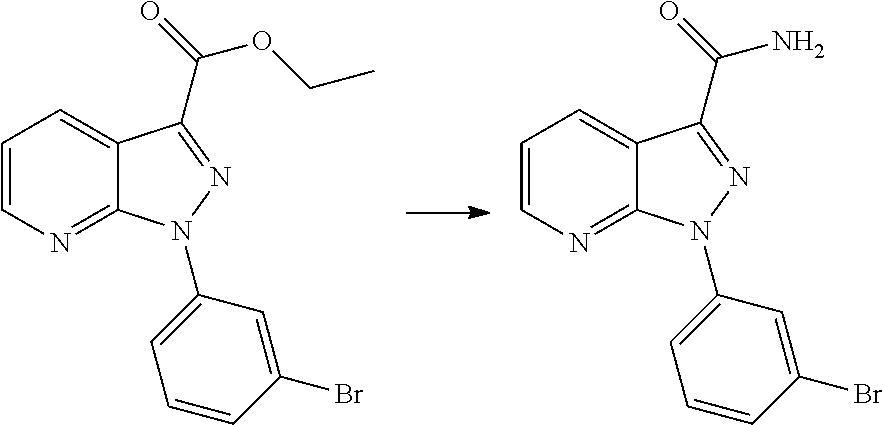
C1=CN=C2C(=C1)C(C(=O)OCC)=NN2C1=CC=CC(Br)=C1.C1=CN=C2C(=C1)C(C(=O)N)=NN2C1=CC=CC(Br)=C1
